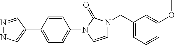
C1(C2=CC=C(N3C=CN(CC4=CC=CC(OC)=C4)C3=O)C=C2)=CNN=C1
